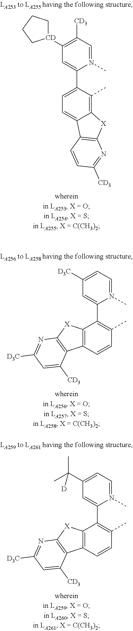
C1=C(C2=CC([CD]3CCCC3)=C([CD3])C=N2C)C(C)=C2C(=C1)C1=C([X]2)N=C([CD3])C=C1.C12=C(C=CC(C)=C1C1=CC([D3C])=CC=N1C)C1=C([X]2)N=C([D3C])C=C1[CD3].C12=C(C=CC(C)=C1C1=CC(C(C)(C)[D])=CC=N1C)C1=C([X]2)N=C([D3C])C=C1[CD3]
